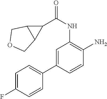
C1=C(C2=CC=C(F)C=C2)C=CC(N)=C1NC(=O)C1C2C1COC2
